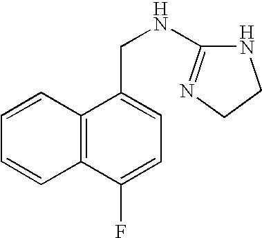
C12=C(C(F)=CC=C1CNC1=NCCN1)C=CC=C2
